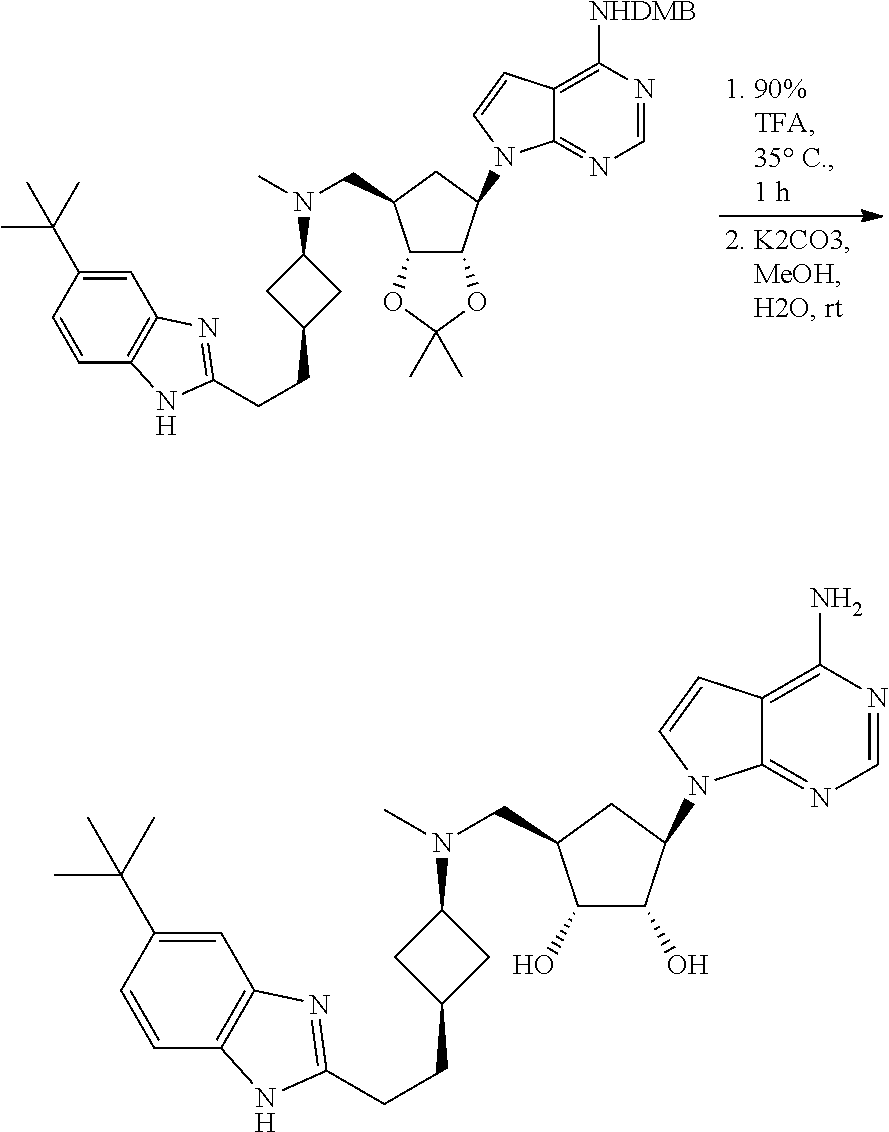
C12C(C(N3C4=NC=NC([NHDMB])=C4C=C3)CC1CN(C)C1CC(CCC3=NC4=C(C=CC(C(C)(C)C)=C4)N3)C1)OC(C)(C)O2.C1(O)C(O)C(N2C3=NC=NC(N)=C3C=C2)CC1CN(C)C1CC(CCC2=NC3=C(C=CC(C(C)(C)C)=C3)N2)C1
